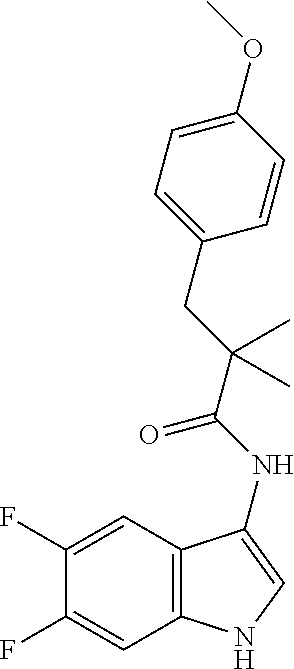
C1(F)=CC2=C(C=C1F)NC=C2NC(=O)C(CC1=CC=C(OC)C=C1)(C)C
